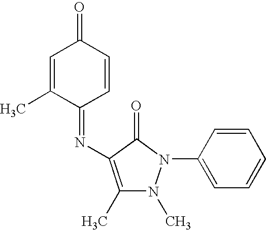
C1=C(C)C(=NC2=C(C)N(C)N(C3=CC=CC=C3)C2=O)C=CC1=O
